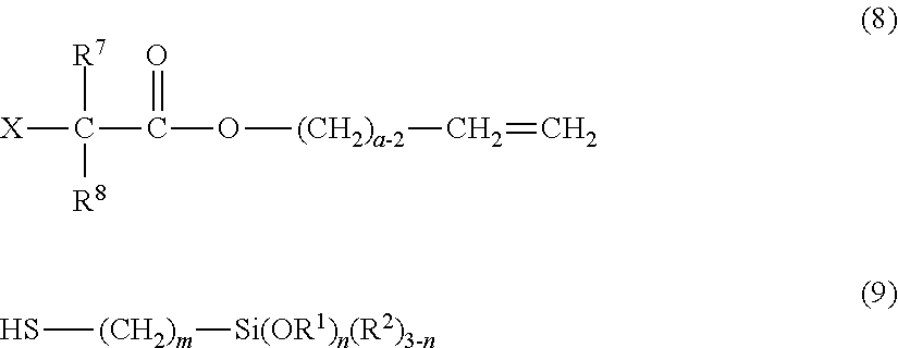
[X]C([R7])([R8])C(=O)O[(CH2)a-2]C=C.S[(CH2)m][Si(OR1)n(R2)3-n]
